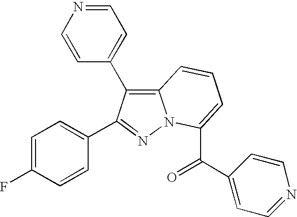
C1(C2=CC=C(F)C=C2)=NN2C(=C1C1=CC=NC=C1)C=CC=C2C(C1=CC=NC=C1)=O
